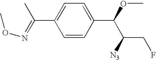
C1(C(=NOC)C)=CC=C(C(OC)C([N3])CF)C=C1
